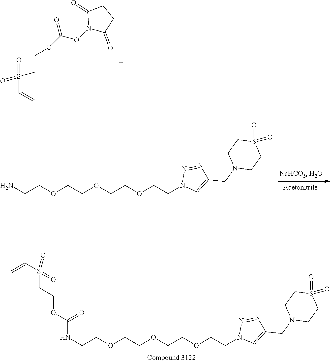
S(=O)(C=C)(=O)CCOC(ON1C(=O)CCC1=O)=O.O(CCOCCN1C=C(CN2CCS(=O)(=O)CC2)N=N1)CCOCCN.O(CCOCCN1C=C(CN2CCS(=O)(=O)CC2)N=N1)CCOCCNC(OCCS(C=C)(=O)=O)=O
